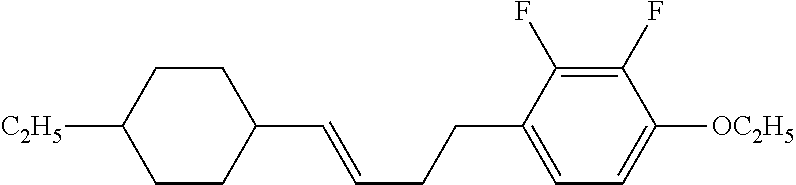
C1CC([C2H5])CCC1C=CCCC1=CC=C([OC2H5])C(F)=C1F
